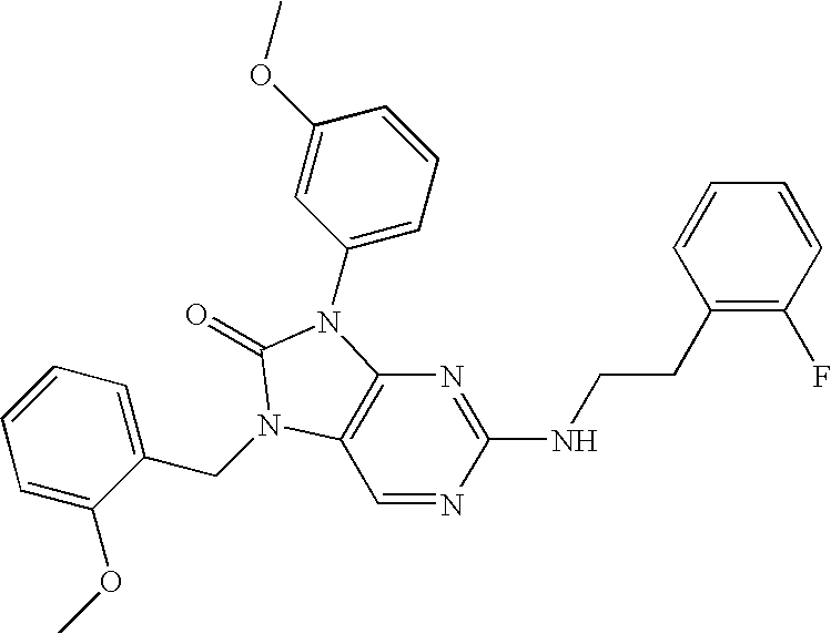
C1(CCNC2=NC3=C(C=N2)N(CC2=CC=CC=C2OC)C(=O)N3C2=CC=CC(OC)=C2)=C(F)C=CC=C1
